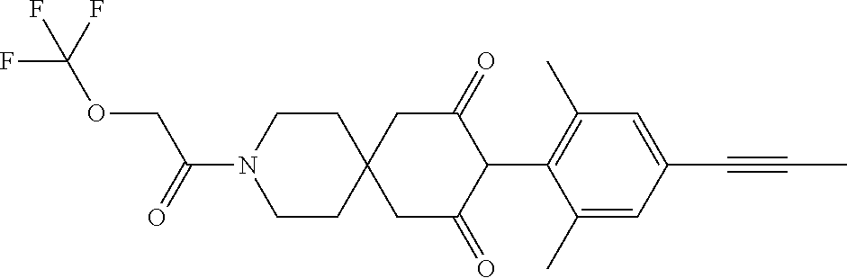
C1CN(C(=O)COC(F)(F)F)CCC12CC(=O)C(C1=C(C)C=C(C#CC)C=C1C)C(=O)C2
